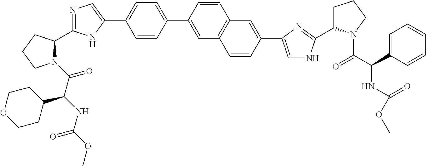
N1(C(=O)C(NC(OC)=O)C2CCOCC2)C(C2=NC=C(C3=CC=C(C4=CC5=C(C=C4)C=C(C4=CNC(C6CCCN6C(C(C6=CC=CC=C6)NC(OC)=O)=O)=N4)C=C5)C=C3)N2)CCC1
